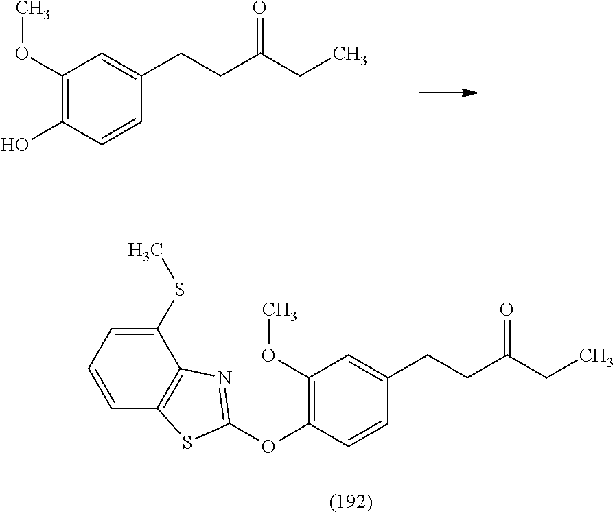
OC1=C(OC)C=C(CCC(=O)CC)C=C1.O(C1=C(OC)C=C(CCC(=O)CC)C=C1)C1=NC2=C(S1)C=CC=C2SC
